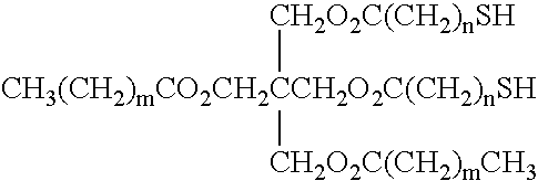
[CH3(CH2)mCO2CH2CCH2O2C(CH2)nSH]([CH2O2C(CH2)nSH])[CH2O2C(CH2)mCH3]
